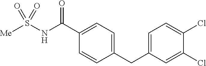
[Me]S(NC(C1=CC=C(CC2=CC=C(Cl)C(Cl)=C2)C=C1)=O)(=O)=O
